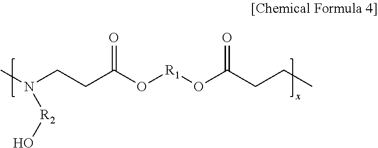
CN(CCC(O[R1]OC(CCC)=O)=O)[R2]O
